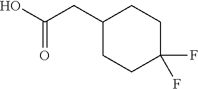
C1(CC(O)=O)CCC(F)(F)CC1
